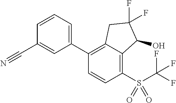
C1(C2=C3C(=C(S(C(F)(F)F)(=O)=O)C=C2)C(O)C(F)(F)C3)=CC=CC(C#N)=C1
